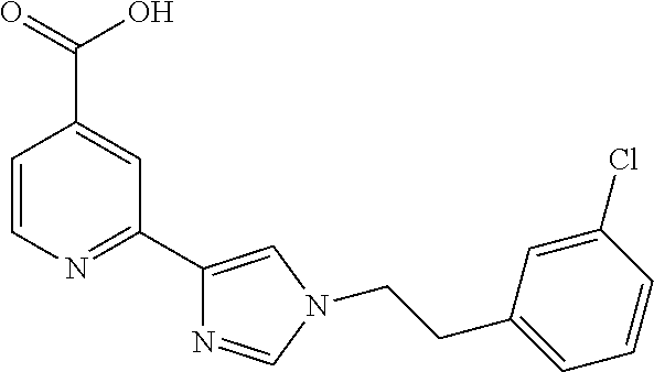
C1=CN=C(C2=CN(CCC3=CC=CC(Cl)=C3)C=N2)C=C1C(O)=O
